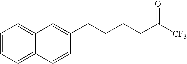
C1=CC=C2C(=C1)C=C(CCCCC([CF3])=O)C=C2
